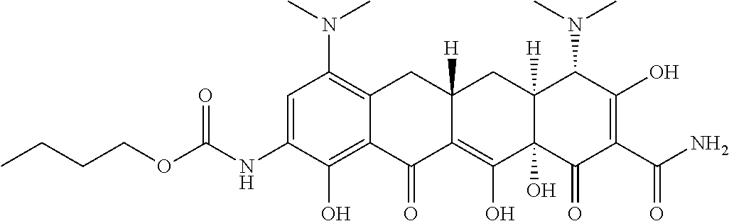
C1=C(NC(OCCCC)=O)C(O)=C2C(=C1N(C)C)CC1([H])C(=C(O)C3(O)C([H])(C1)C(N(C)C)C(O)=C(C(N)=O)C3=O)C2=O
